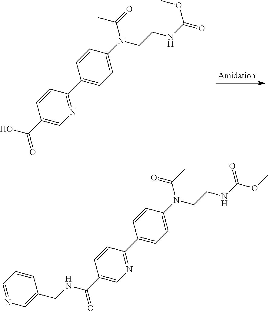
N1=C(C2=CC=C(N(C(=O)C)CCNC(=O)OC)C=C2)C=CC(C(=O)O)=C1.N1=C(C2=CC=C(N(C(C)=O)CCNC(OC)=O)C=C2)C=CC(C(=O)NCC2=CN=CC=C2)=C1
